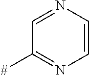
C1=NC=CN=C1[#]
